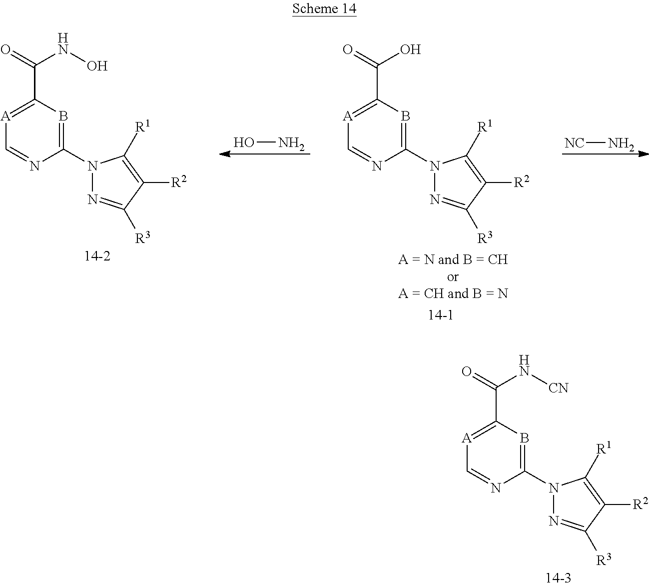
[A]1=C(C(=O)N[CN])B=C(N2N=C([R3])C([R2])=C2[R1])N=C1.ON.[NC]N.[A]1=C(C(=O)NO)B=C(N2N=C([R3])C([R2])=C2[R1])N=C1.[A]1=C(C(=O)O)B=C(N2N=C([R3])C([R2])=C2[R1])N=C1
